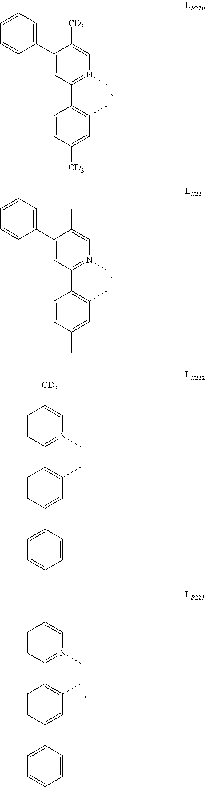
C1=CC(C)=CC(C)=C1C1=N(C)C=C(C)C(C2=CC=CC=C2)=C1.C1=CC([CD3])=CC(C)=C1C1=N(C)C=C([CD3])C(C2=CC=CC=C2)=C1.C1=CC(C2=CC=CC=C2)=CC(C)=C1C1=N(C)C=C([CD3])C=C1.C1=CC(C2=CC=CC=C2)=CC(C)=C1C1=N(C)C=C(C)C=C1
